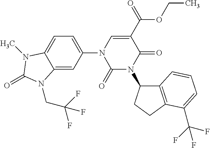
C12=CC(N3C(=O)N(C4C5=C(CC4)C(C(F)(F)F)=CC=C5)C(=O)C(C(OCC)=O)=C3)=CC=C1N(C)C(=O)N2CC(F)(F)F
